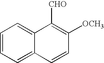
C12=CC=CC=C1C=CC([OCH3])=C2[CHO]
